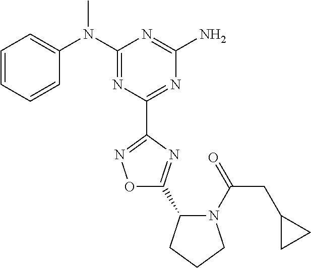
C1=CC=CC(N(C2=NC(C3=NOC(C4N(C(CC5CC5)=O)CCC4)=N3)=NC(N)=N2)C)=C1
